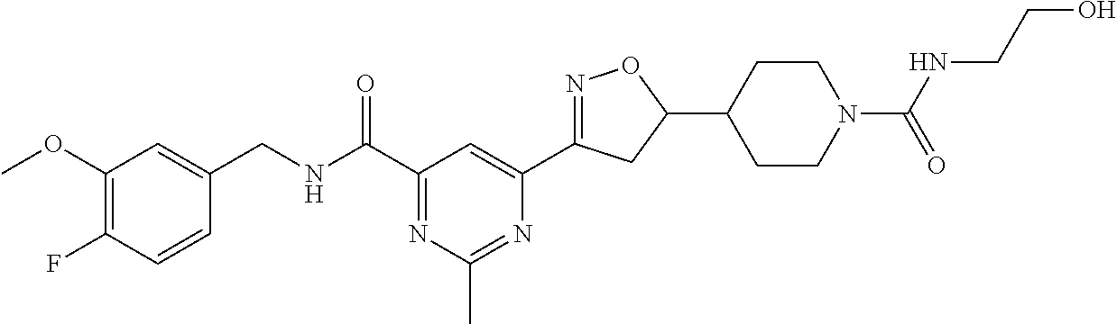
C1(CNC(C2=NC(C)=NC(C3=NOC(C4CCN(C(NCCO)=O)CC4)C3)=C2)=O)=CC(OC)=C(F)C=C1
